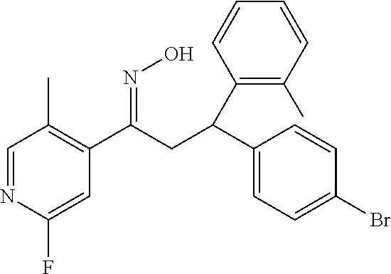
C1=NC(F)=CC(C(CC(C2=CC=C(Br)C=C2)C2=C(C)C=CC=C2)=NO)=C1C
